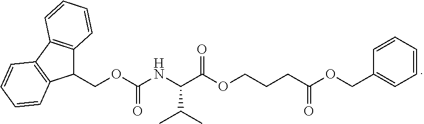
C1(COC(NC(C(OCCCC(=O)OCC2=CC=CC=C2)=O)C(C)C)=O)C2=C(C3=C1C=CC=C3)C=CC=C2
